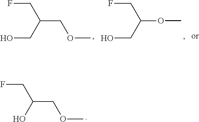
FCC(COC)O.FCC(COC)CO.FCC(OC)CO
